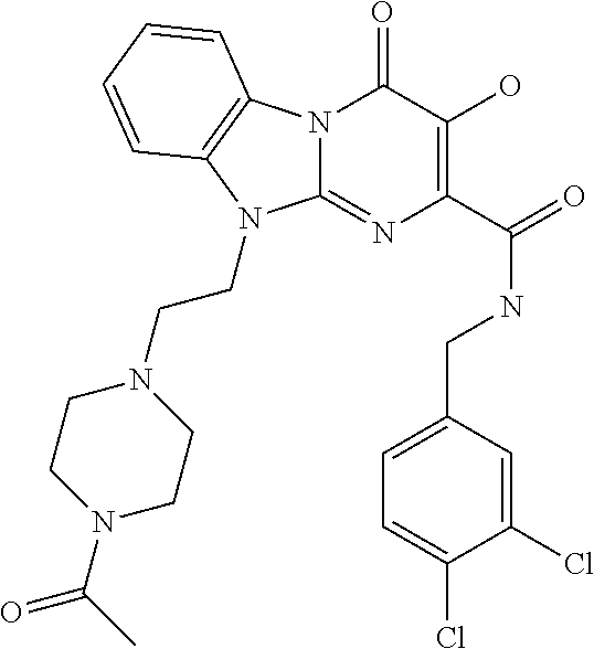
N12C(=NC(C(=O)NCC3=CC=C(Cl)C(Cl)=C3)=C(O)C1=O)N(CCN1CCN(C(C)=O)CC1)C1=C2C=CC=C1
